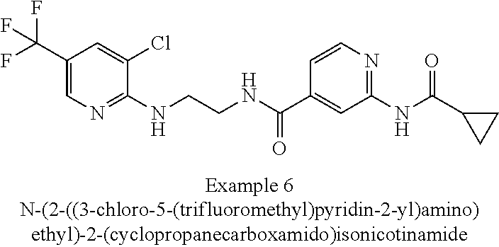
C1(C(F)(F)F)=CN=C(NCCNC(C2=CC(NC(=O)C3CC3)=NC=C2)=O)C(Cl)=C1
